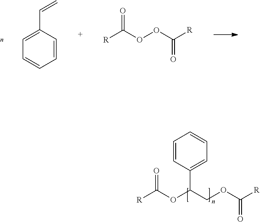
C1=C(C=C)C=CC=C1.[R]C(OOC([R])=O)=O.C1=CC(C(OC([R])=O)COC([R])=O)=CC=C1
